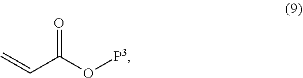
C=CC(O[P3])=O
